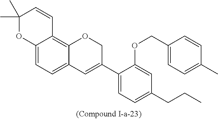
C12=CC=C3C(=C1C=CC(C)(C)O2)OCC(C1=CC=C(CCC)C=C1OCC1=CC=C(C)C=C1)=C3
